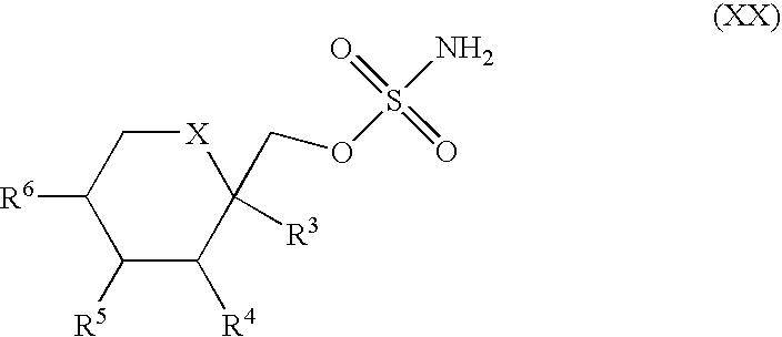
C1([R5])C([R4])C(COS(=O)(=O)N)([R3])[X]CC1[R6]
